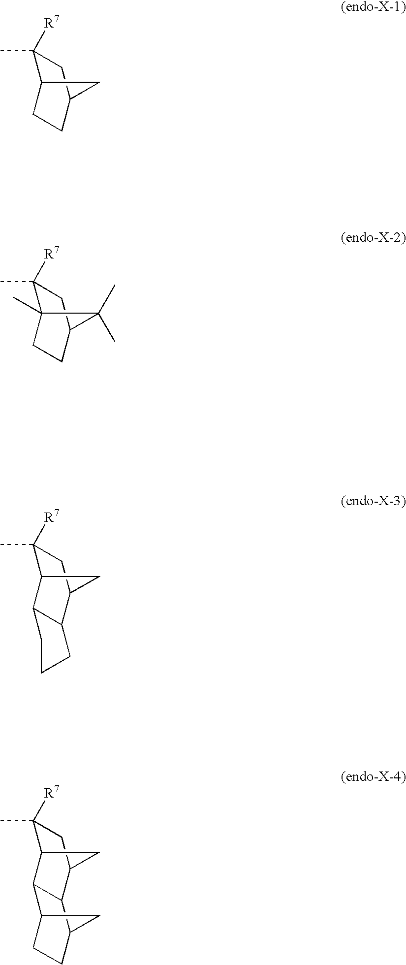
C1(C)([R7])C2CCC(C1)C2.C1(C)([R7])C2(C)CCC(C1)C2(C)C.C1(C)([R7])C2C3C(C(C1)C2)CCC3.C1(C)([R7])C2CC(C1)C1C2C2CCC1C2
